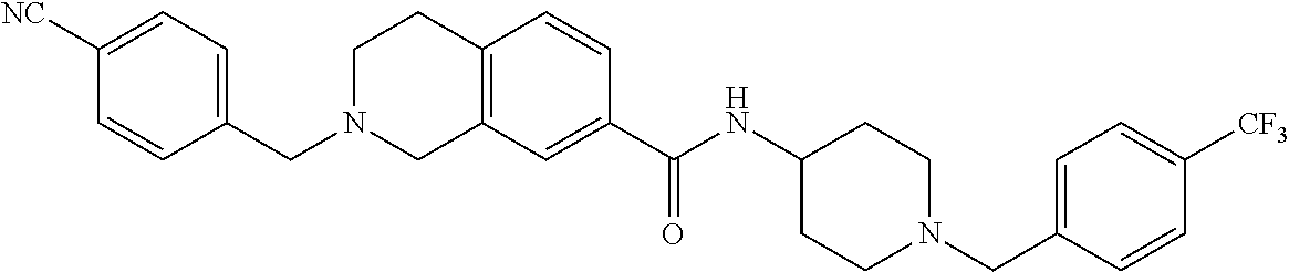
C12=C(C=C(C(NC3CCN(CC4=CC=C([CF3])C=C4)CC3)=O)C=C1)CN(CC1=CC=C([NC])C=C1)CC2
